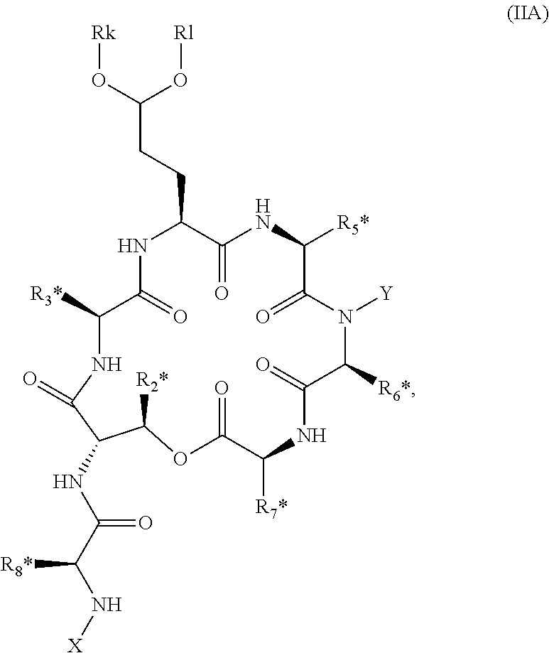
C(CCC1C(=O)NC([R5*])C(=O)N([Y])C([R6*])C(=O)NC([R7*])C(=O)OC([R2*])C(NC(=O)C([R8*])N[X])C(=O)NC([R3*])C(=O)N1)(O[Rk])O[Rl]
